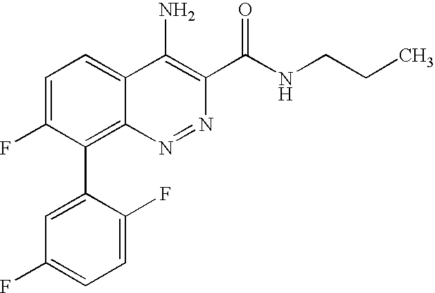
C1=C(F)C(C2=CC(F)=CC=C2F)=C2C(=C1)C(N)=C(C(NCCC)=O)N=N2
